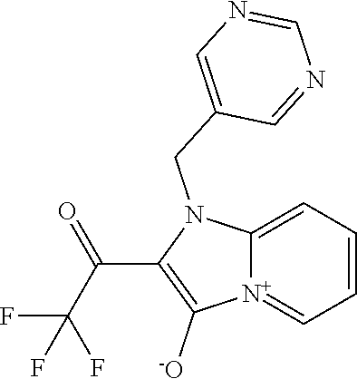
[N+]12=CC=CC=C1N(CC1=CN=CN=C1)C(C(C(F)(F)F)=O)=C2[-O]
